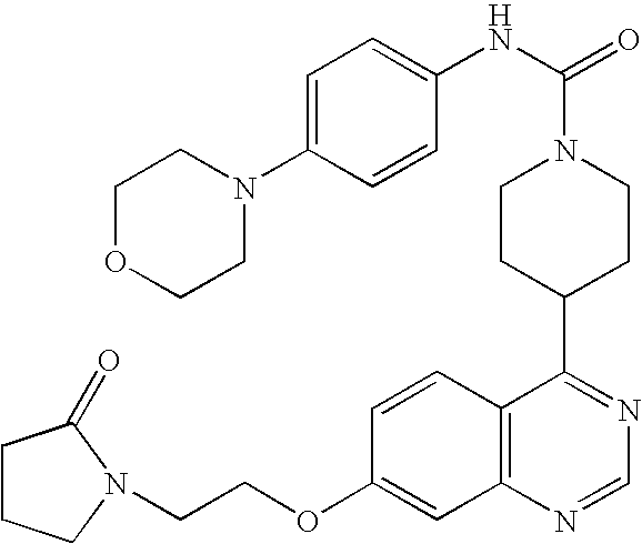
C1=C(N2CCOCC2)C=CC(NC(=O)N2CCC(C3=NC=NC4=C3C=CC(OCCN3CCCC3=O)=C4)CC2)=C1
